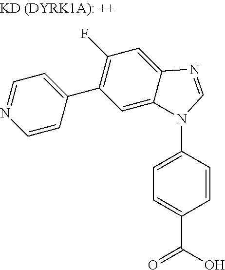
C1=C(N2C3=CC(C4=CC=NC=C4)=C(F)C=C3N=C2)C=CC(C(O)=O)=C1
